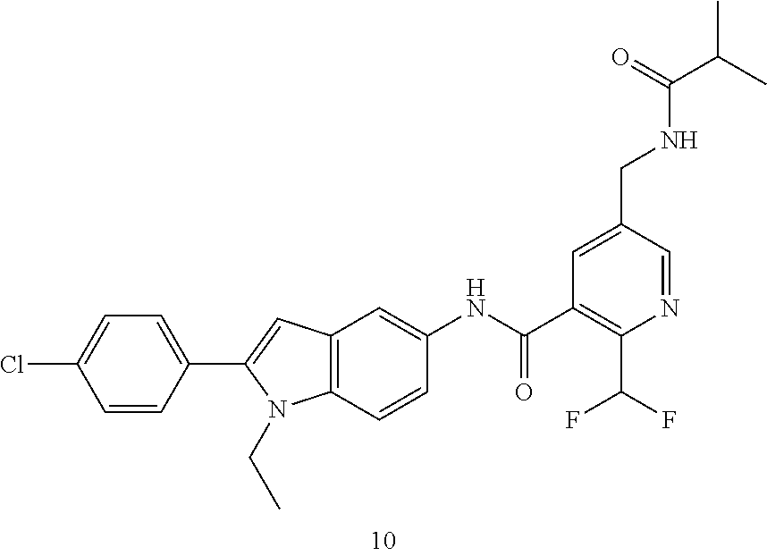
C12=C(C=CC(NC(C3=C(C(F)F)N=CC(CNC(C(C)C)=O)=C3)=O)=C1)N(CC)C(C1=CC=C(Cl)C=C1)=C2
